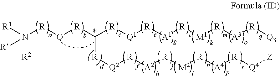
N([R2])([R1])([R][Q][R]C1[R][Q1][R][A1][R][M1][R][A3][R][Q3][Z][Q4][R][A4][R][M2][R][A2][R][Q2][R]1)[R]
